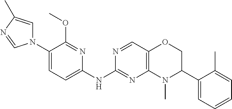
C1(N2C=C(C)N=C2)=CC=C(NC2=NC3=C(C=N2)OCC(C2=CC=CC=C2C)N3C)N=C1OC
